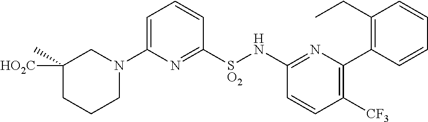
C1=C(N2CC([HO2C])(C)CCC2)N=C([SO2]NC2=NC(C3=C(CC)C=CC=C3)=C([CF3])C=C2)C=C1
